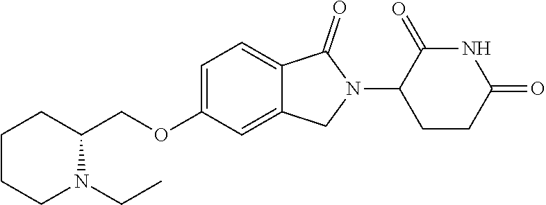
C1=C(OCC2CCCCN2CC)C=C2C(=C1)C(=O)N(C1CCC(=O)NC1=O)C2
